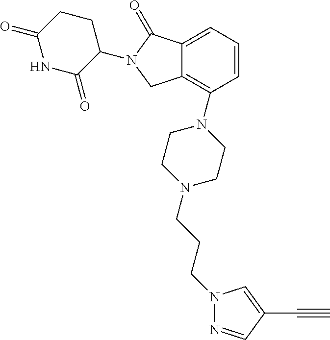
N1=CC(C#C)=CN1CCCN1CCN(C2=C3C(=CC=C2)C(=O)N(C2CCC(=O)NC2=O)C3)CC1
